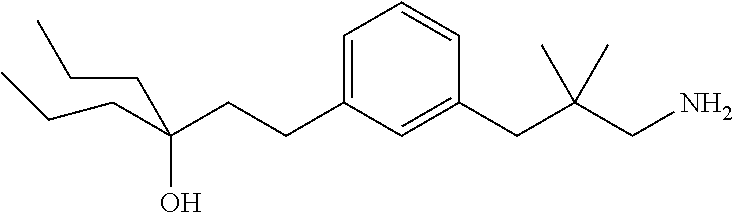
C1=C(CCC(CCC)(O)CCC)C=C(CC(CN)(C)C)C=C1
